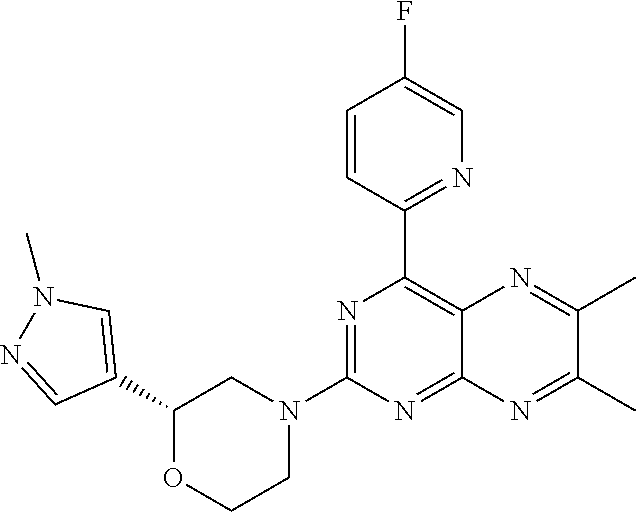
N1=C(N2CC(C3=CN(C)N=C3)OCC2)N=C2C(=C1C1=NC=C(F)C=C1)N=C(C)C(C)=N2
